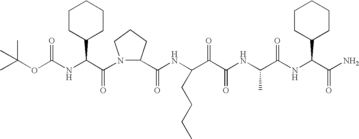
C(NC(C(N1C(C(NC(C(C(NC(C(NC(C(N)=O)C2CCCCC2)=O)C)=O)=O)CCCC)=O)CCC1)=O)C1CCCCC1)(=O)OC(C)(C)C
